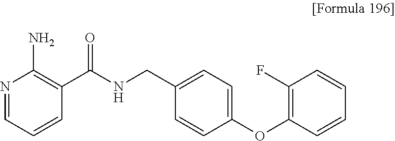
N1=CC=CC(C(NCC2=CC=C(OC3=C(F)C=CC=C3)C=C2)=O)=C1N
